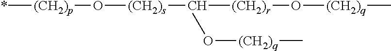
*[(CH2)p]O[(CH2)s]C[(CH2)r]O[(CH2)q]C.CO[(CH2)q]C
